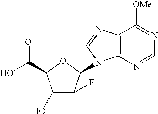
C1(O)C(F)C(N2C3=C(N=C2)C([OMe])=NC=N3)OC1C(O)=O
